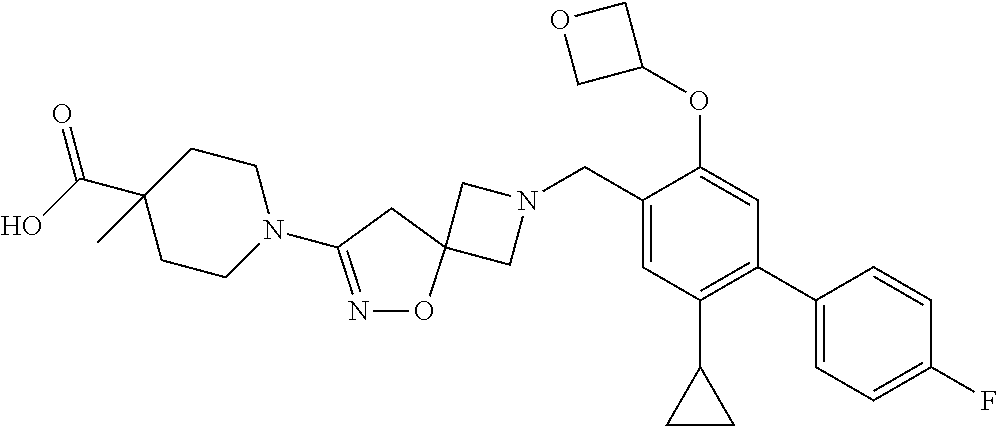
C1N(CC2=CC(C3CC3)=C(C3=CC=C(F)C=C3)C=C2OC2COC2)CC12ON=C(N1CCC(C(O)=O)(C)CC1)C2
